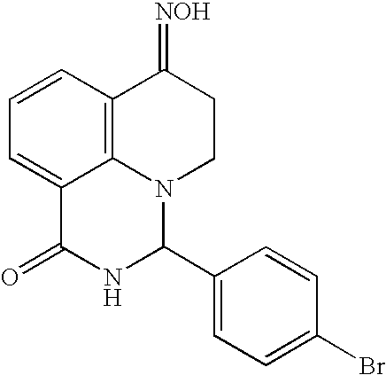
C1=CC2=C3C(=C1)C(=O)NC(C1=CC=C(Br)C=C1)N3CCC2=[NOH]
